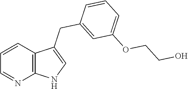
C1=CC2=C(N=C1)NC=C2CC1=CC(OCCO)=CC=C1
